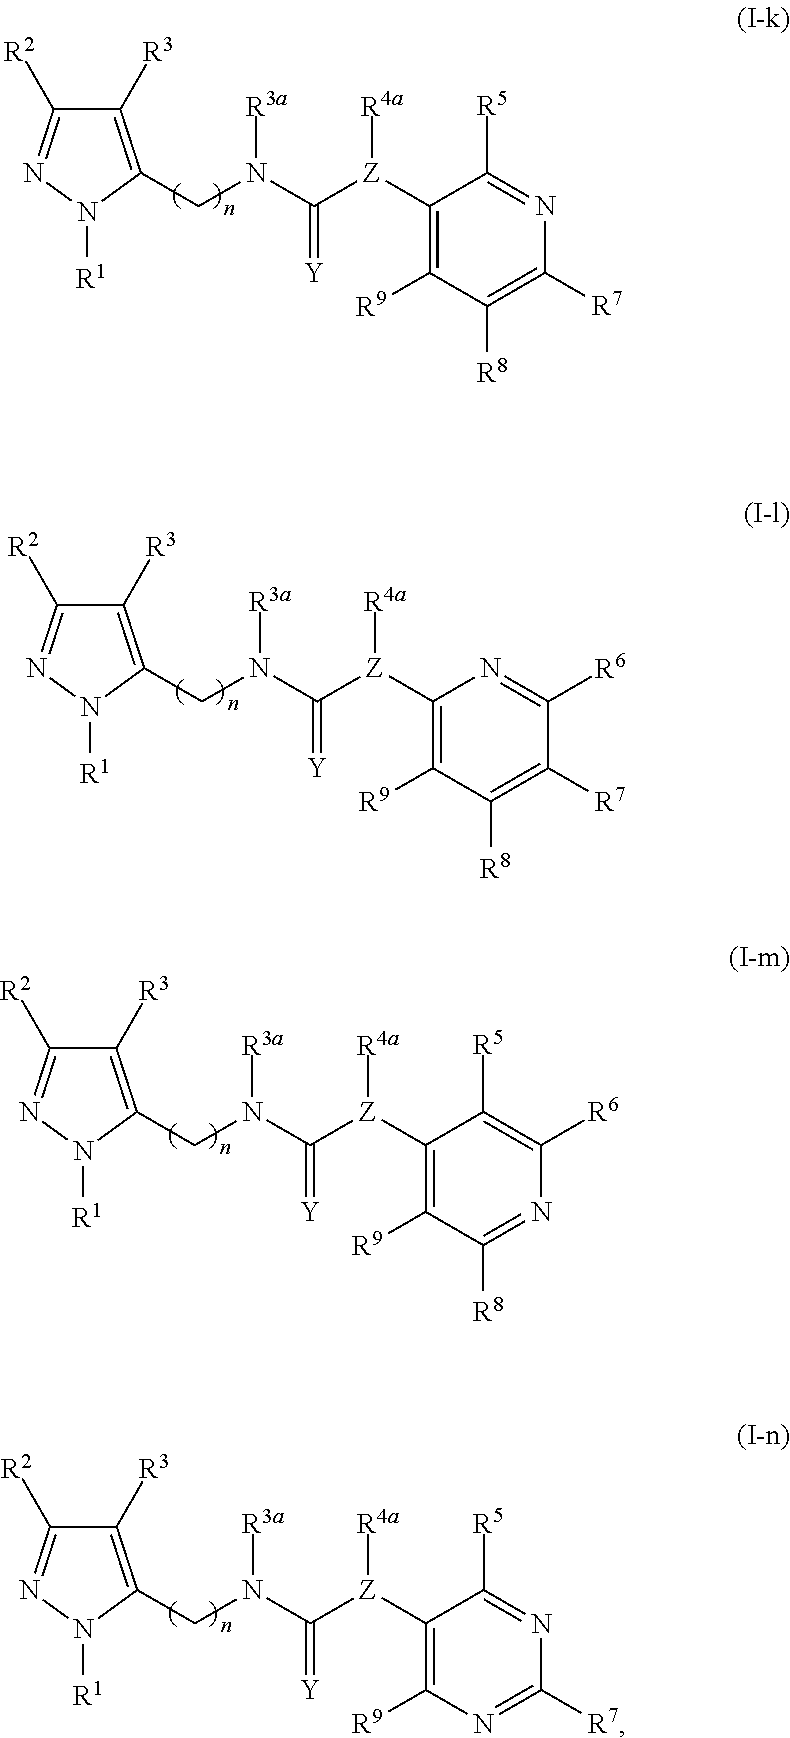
C1([R3])=C(CN(C([Z](C2=C([R9])C([R8])=C([R7])N=C2[R5])[R4a])=[Y])[R3a])N([R1])N=C1[R2].C1([R3])=C(CN(C([Z](C2=C([R9])C([R8])=C([R7])C([R6])=N2)[R4a])=[Y])[R3a])N([R1])N=C1[R2].C1([R3])=C(CN(C([Z](C2=C([R9])C([R8])=NC([R6])=C2[R5])[R4a])=[Y])[R3a])N([R1])N=C1[R2].C1([R3])=C(CN(C([Z](C2=C([R9])N=C([R7])N=C2[R5])[R4a])=[Y])[R3a])N([R1])N=C1[R2]
